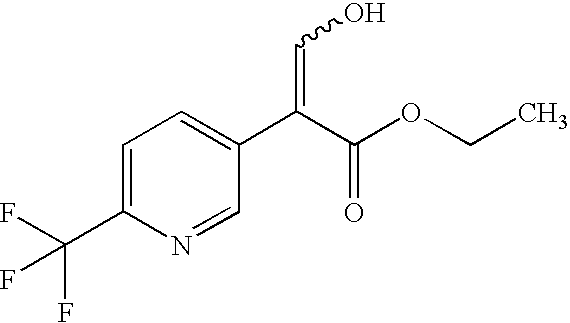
C1=C(C(F)(F)F)N=CC(C(C(=O)OCC)=CO)=C1
